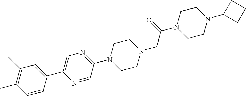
N1=C(N2CCN(CC(N3CCN(C4CCC4)CC3)=O)CC2)C=NC(C2=CC(C)=C(C)C=C2)=C1
